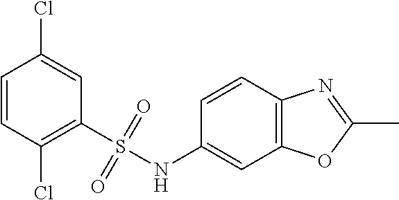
C1=CC(Cl)=C(S(NC2=CC3=C(C=C2)N=C(C)O3)(=O)=O)C=C1Cl
